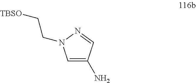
C1=C(N)C=NN1CC[TBSO]
